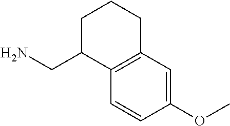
C1=C(OC)C=CC2=C1CCCC2CN
